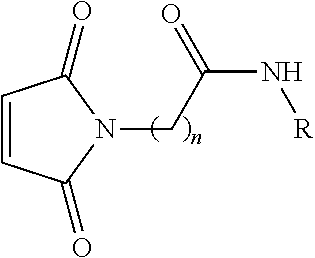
C1=CC(=O)N(CC(N[R])=O)C1=O
